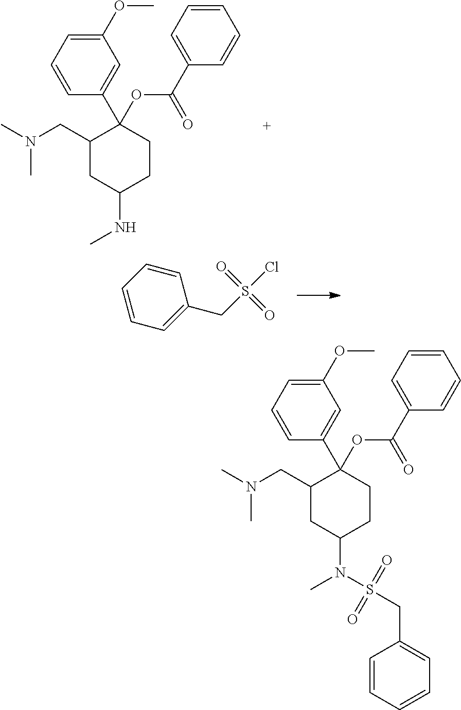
C1=C(C2(OC(C3=CC=CC=C3)=O)C(CN(C)C)CC(NC)CC2)C=CC=C1OC.C1=C(C2(OC(C3=CC=CC=C3)=O)C(CN(C)C)CC(N(C)S(CC3=CC=CC=C3)(=O)=O)CC2)C=CC=C1OC.C1(CS(Cl)(=O)=O)=CC=CC=C1
